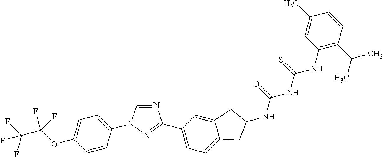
C1=CC(N2C=NC(C3=CC=C4C(=C3)CC(NC(=O)NC(NC3=C(C(C)C)C=CC(C)=C3)=S)C4)=N2)=CC=C1OC(C(F)(F)F)(F)F
